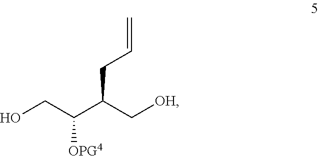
OCC(C(C[OH])CC=C)[OPG4]
